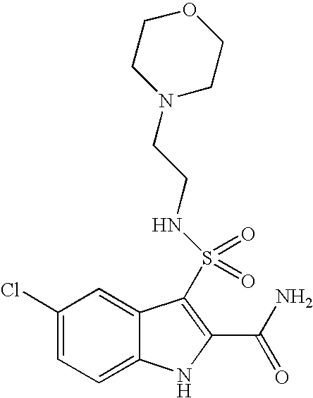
C1(Cl)=CC=C2C(=C1)C(S(=O)(=O)NCCN1CCOCC1)=C(C(N)=O)N2
